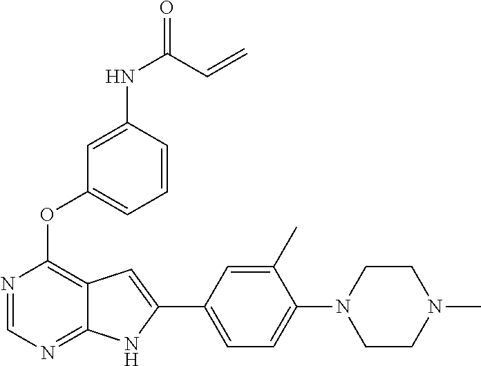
C1CN(C)CCN1C1=CC=C(C2=CC3=C(OC4=CC=CC(NC(C=C)=O)=C4)N=CN=C3N2)C=C1C
